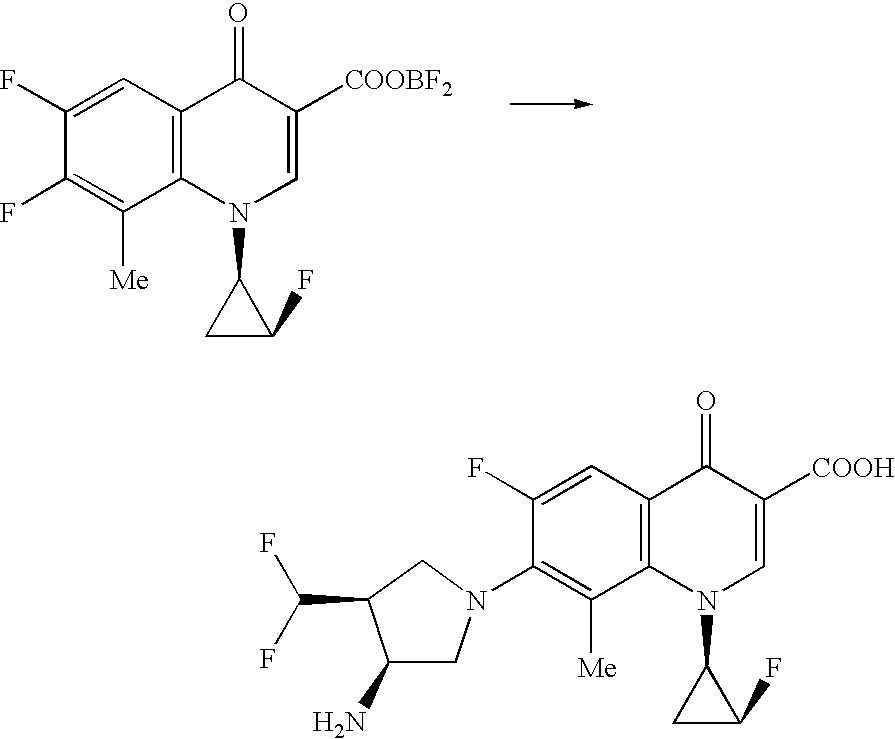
C12=C(C=C(F)C(F)=C1[Me])C(=O)C([COOBF2])=CN2C1CC1F.C12=C(C=C(F)C(N3CC(N)C(C(F)F)C3)=C1[Me])C(=O)C([COOH])=CN2C1CC1F
